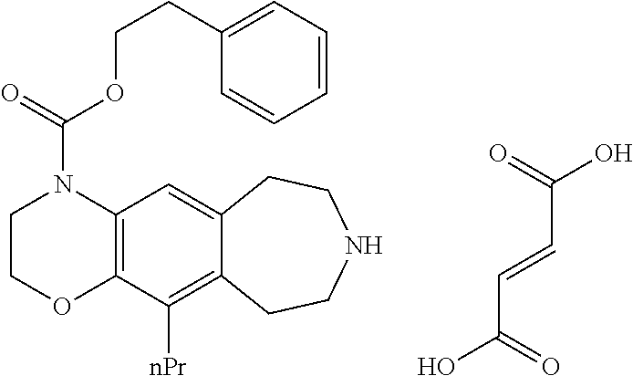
OC(=O)C=CC(O)=O.C1COC2=C(N1C(=O)OCCC1=CC=CC=C1)C=C1C(=C2[nPr])CCNCC1
